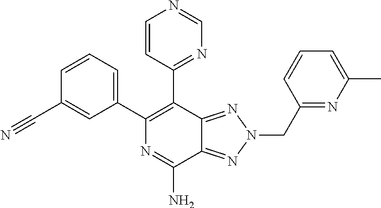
C1=CC=C(C2=C(C3=NC=NC=C3)C3=NN(CC4=NC(C)=CC=C4)N=C3C(N)=N2)C=C1C#N
